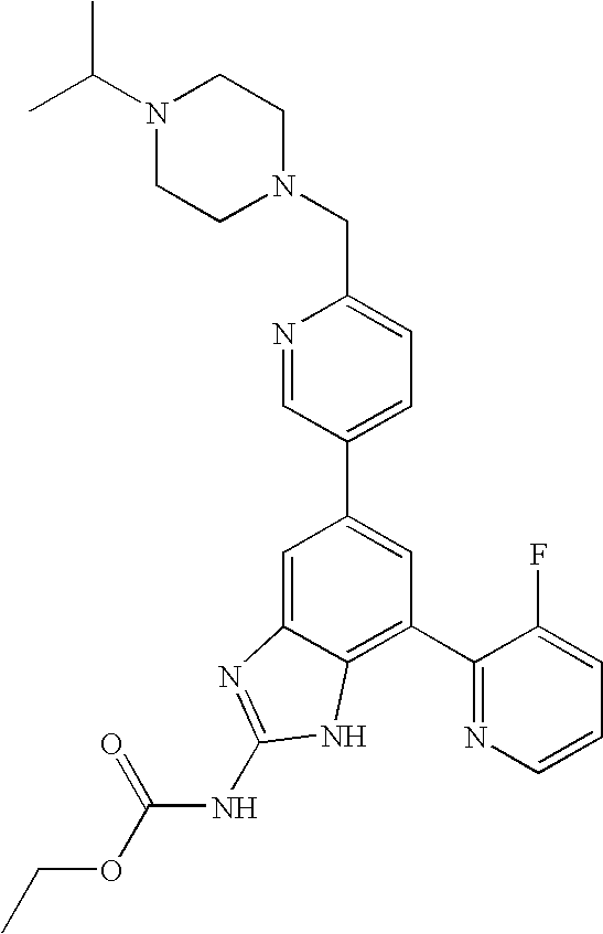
N1=CC(C2=CC(C3=NC=CC=C3F)=C3C(=C2)N=C(NC(OCC)=O)N3)=CC=C1CN1CCN(C(C)C)CC1
